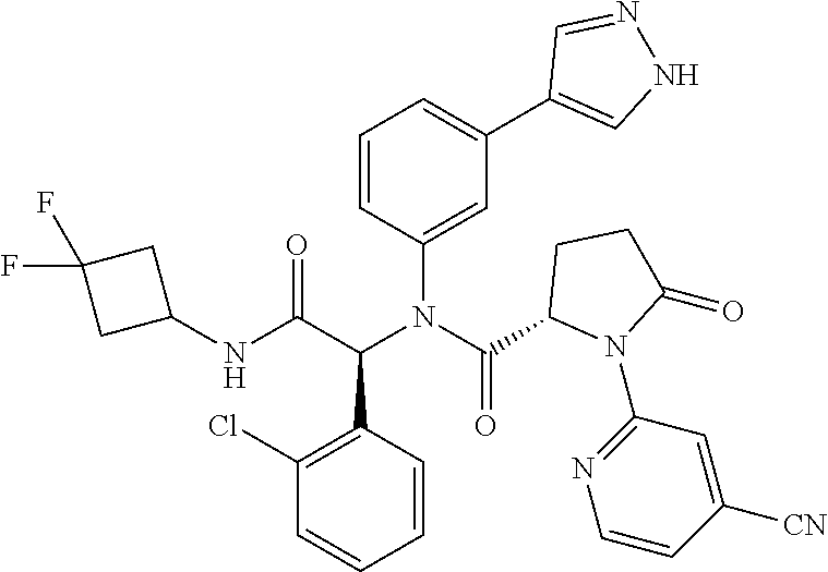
C1=CC(N(C(C2N(C3=NC=CC([CN])=C3)C(=O)CC2)=O)C(C(NC2CC(F)(F)C2)=O)C2=C(Cl)C=CC=C2)=CC(C2=CNN=C2)=C1
